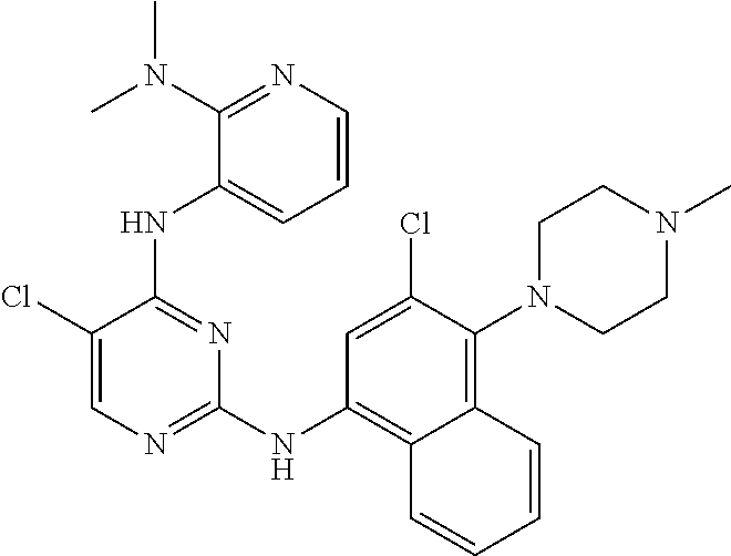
C1N(C2=C3C(=C(NC4=NC=C(Cl)C(NC5=CC=CN=C5N(C)C)=N4)C=C2Cl)C=CC=C3)CCN(C)C1
